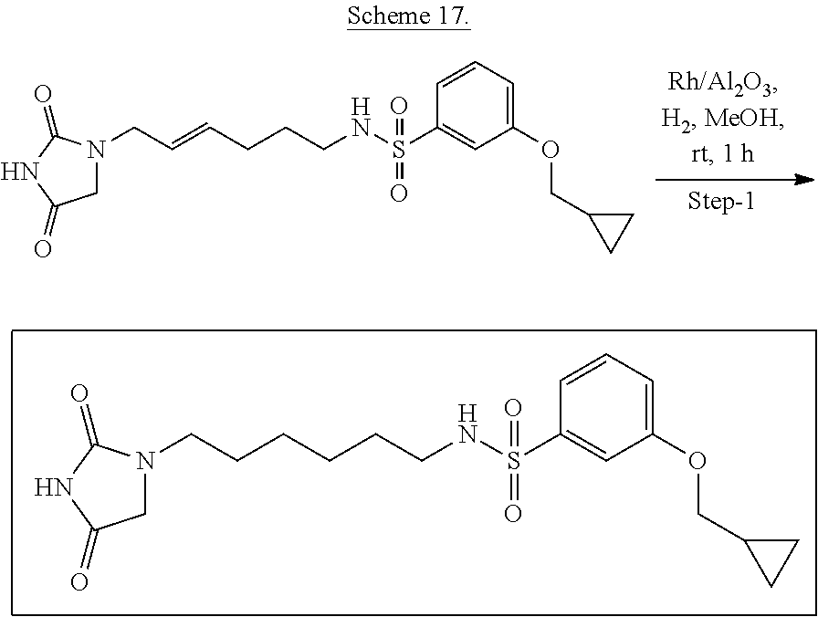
N1(CC=CCCCNS(C2=CC(OCC3CC3)=CC=C2)(=O)=O)CC(=O)NC1=O.N1(CCCCCCNS(C2=CC(OCC3CC3)=CC=C2)(=O)=O)CC(=O)NC1=O
